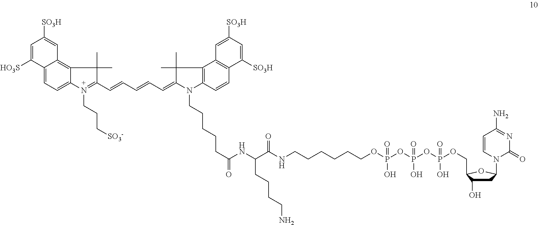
C12=CC=C3C(=C1C=C([SO3H])C=C2[HO3S])C(C)(C)C(C=CC=CC=C1N(CCCCCC(=O)NC(C(NCCCCCCOP(OP(OP(OCC2C(O)CC(N4C(=O)N=C(N)C=C4)O2)(O)=O)(O)=O)(O)=O)=O)CCCCN)C2=C(C1(C)C)C1=C(C=C2)C([SO3H])=CC([SO3H])=C1)=N3CCC[SO3-]
